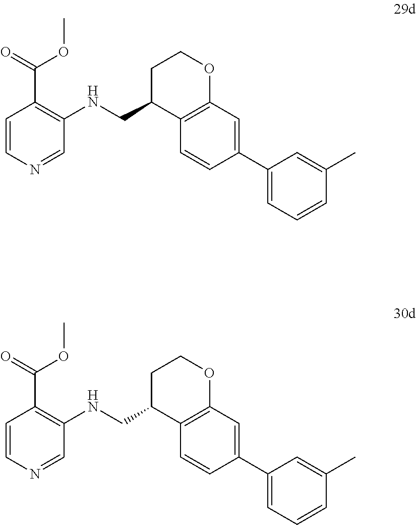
C1=CC(C2=CC=CC(C)=C2)=CC2=C1C(CNC1=C(C(OC)=O)C=CN=C1)CCO2.C1=CC(C2=CC=CC(C)=C2)=CC2=C1C(CNC1=C(C(OC)=O)C=CN=C1)CCO2
